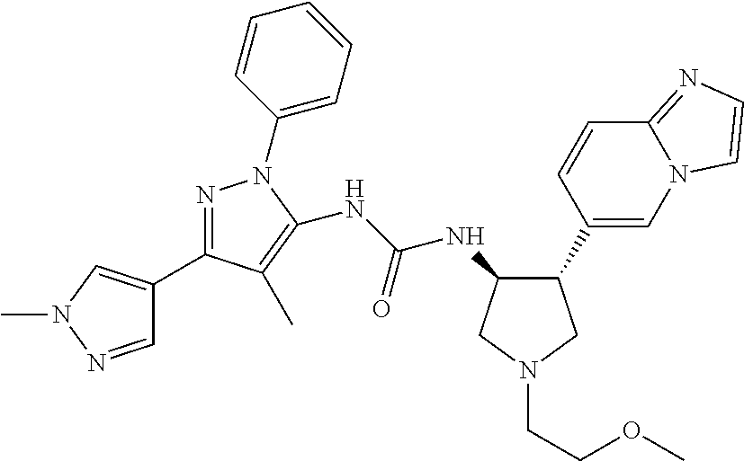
C1(C2=CN(C)N=C2)=NN(C2=CC=CC=C2)C(NC(NC2C(C3=CN4C(=NC=C4)C=C3)CN(CCOC)C2)=O)=C1C
